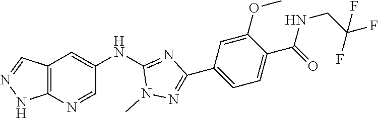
C12=C(N=CC(NC3=NC(C4=CC=C(C(NCC(F)(F)F)=O)C(OC)=C4)=NN3C)=C1)NN=C2
